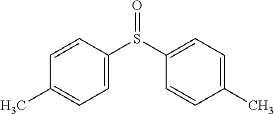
C1=CC(S(C2=CC=C(C)C=C2)=O)=CC=C1C
